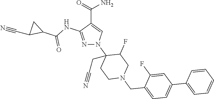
C(C1=CN(C2(CC#N)CCN(CC3=CC=C(C4=CC=CC=C4)C=C3F)CC2F)N=C1NC(C1CC1C#N)=O)(=O)N
